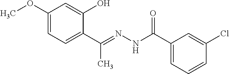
C1(OC)=CC=C(C(C)=NNC(=O)C2=CC=CC(Cl)=C2)C(O)=C1
